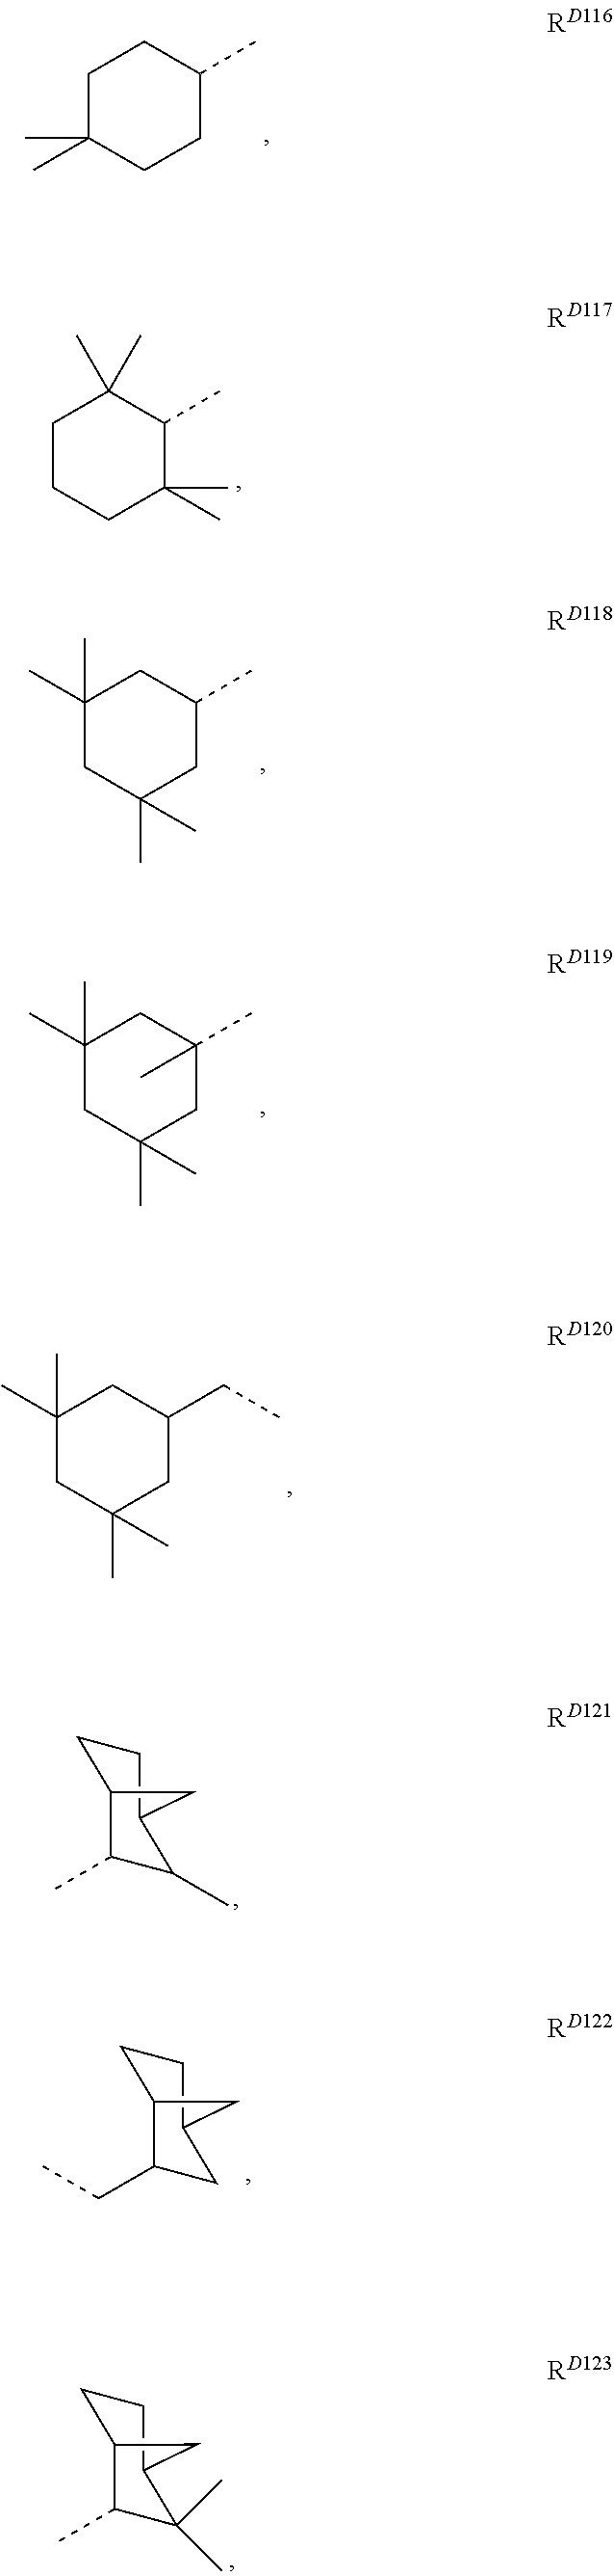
C1C(C)(C)CCC(C)C1.C1CCC(C)(C)C(C)C1(C)C.C1(C)(C)CC(C)(C)CC(C)C1.C1(C)(C)CC(C)(C)CC(C)(C)C1.C1(C)(C)CC(C)(C)CC(CC)C1.C1(C)C(C)C2CCC1C2.C1(CC)CC2CCC1C2.C1(C)C(C)(C)C2CCC1C2
